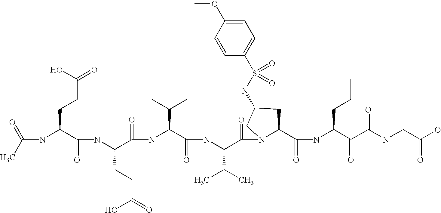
C(NC(C(NC(C(=O)NC(C(=O)NC(C(=O)N1C(C(=O)NC(C(=O)C(NCC(O)=O)=O)CCC)CC(NS(C2=CC=C(OC)C=C2)(=O)=O)C1)C(C)C)C(C)C)CCC(=O)O)=O)CCC(=O)O)(C)=O
